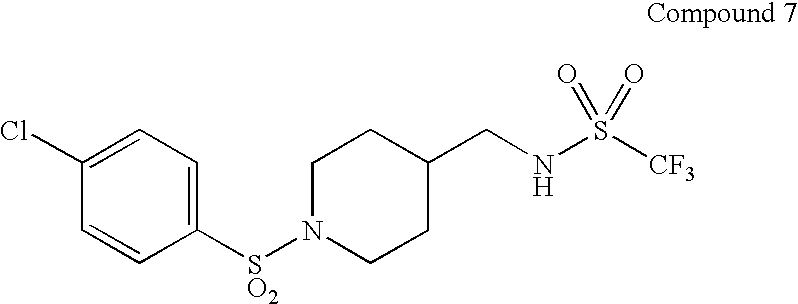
C1([SO2]N2CCC(CNS([CF3])(=O)=O)CC2)=CC=C(Cl)C=C1
